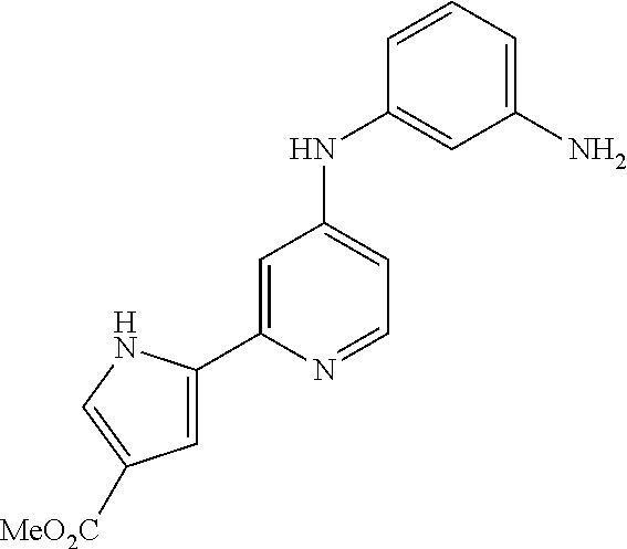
C1=C(C2=CC([MeO2C])=CN2)N=CC=C1NC1=CC(N)=CC=C1
